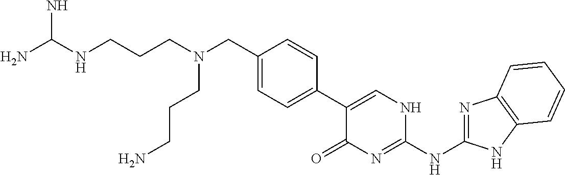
C1(C2=CC=C(CN(CCCNC(N)N)CCCN)C=C2)=CNC(NC2=NC3=C(N2)C=CC=C3)=NC1=O
